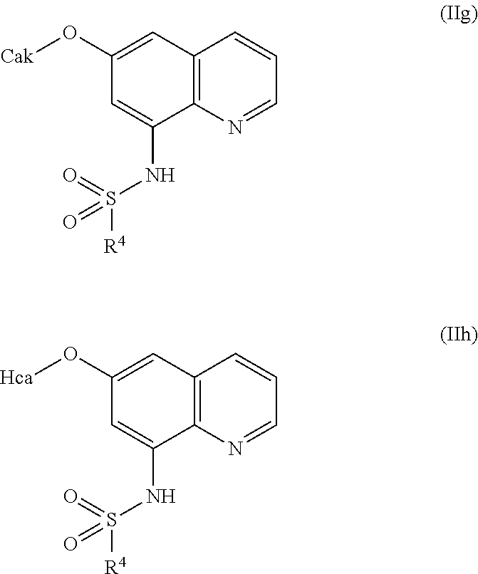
C12=C(N=CC=C1)C(NS([R4])(=O)=O)=CC(O[Cak])=C2.C12=C(N=CC=C1)C(NS([R4])(=O)=O)=CC(O[Hca])=C2
